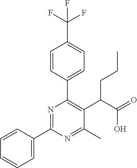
C1=CC(C2=NC(C3=CC=C(C(F)(F)F)C=C3)=C(C(C(=O)O)CCC)C(C)=N2)=CC=C1
